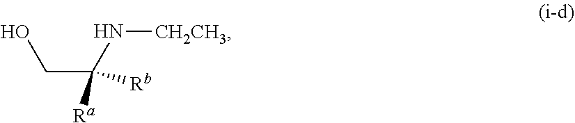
OCC(N[CH2CH3])([Rb])[Ra]
